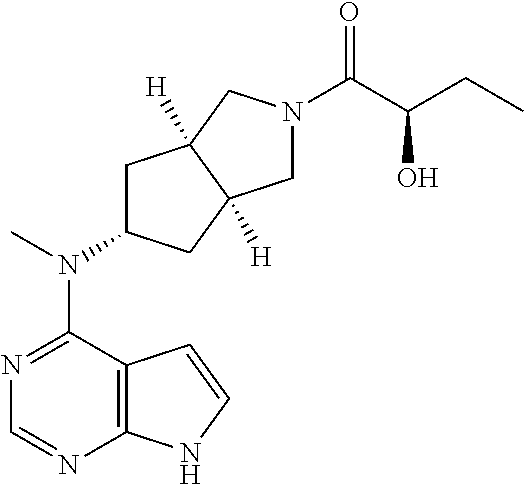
N1=C(N(C2CC3([H])C([H])(C2)CN(C(C(CC)O)=O)C3)C)C2=C(N=C1)NC=C2
